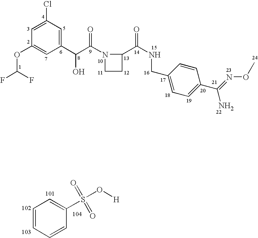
O(C(F)F)C1=CC(C(C(N2CCC2C(NCC2=CC=C(C(=NOC)N)C=C2)=O)=O)O)=CC(Cl)=C1.C1=CC=CC(S(O[H])(=O)=O)=C1
